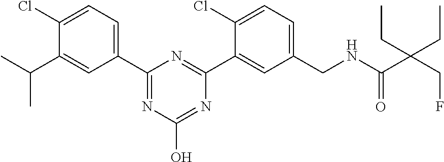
C1(C2=NC(O)=NC(C3=CC(CNC(C(CF)(CC)CC)=O)=CC=C3Cl)=N2)=CC=C(Cl)C(C(C)C)=C1
